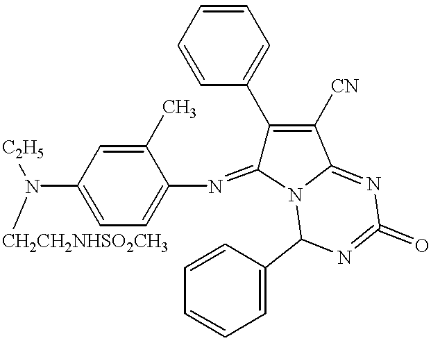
C1(C)=CC(N([C2H5])[CH2CH2NHSO2CH3])=CC=C1N=C1C(C2=CC=CC=C2)=C([CN])C2=NC(=O)=NC(C3=CC=CC=C3)N12
